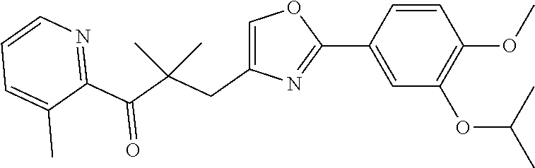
C1=CC(C2=NC(CC(C(C3=NC=CC=C3C)=O)(C)C)=CO2)=CC(OC(C)C)=C1OC
